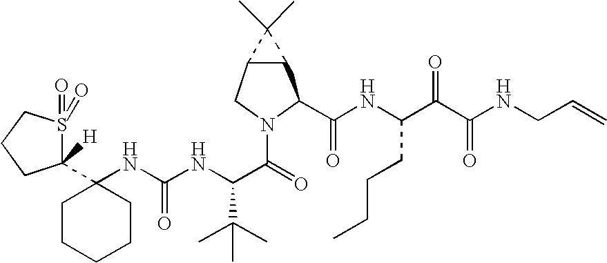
C1(NC(NC(C(=O)N2C(C(NC(C(C(NCC=C)=O)=O)CCCC)=O)C3C(C2)C3(C)C)C(C)(C)C)=O)(C2([H])S(=O)(=O)CCC2)CCCCC1
